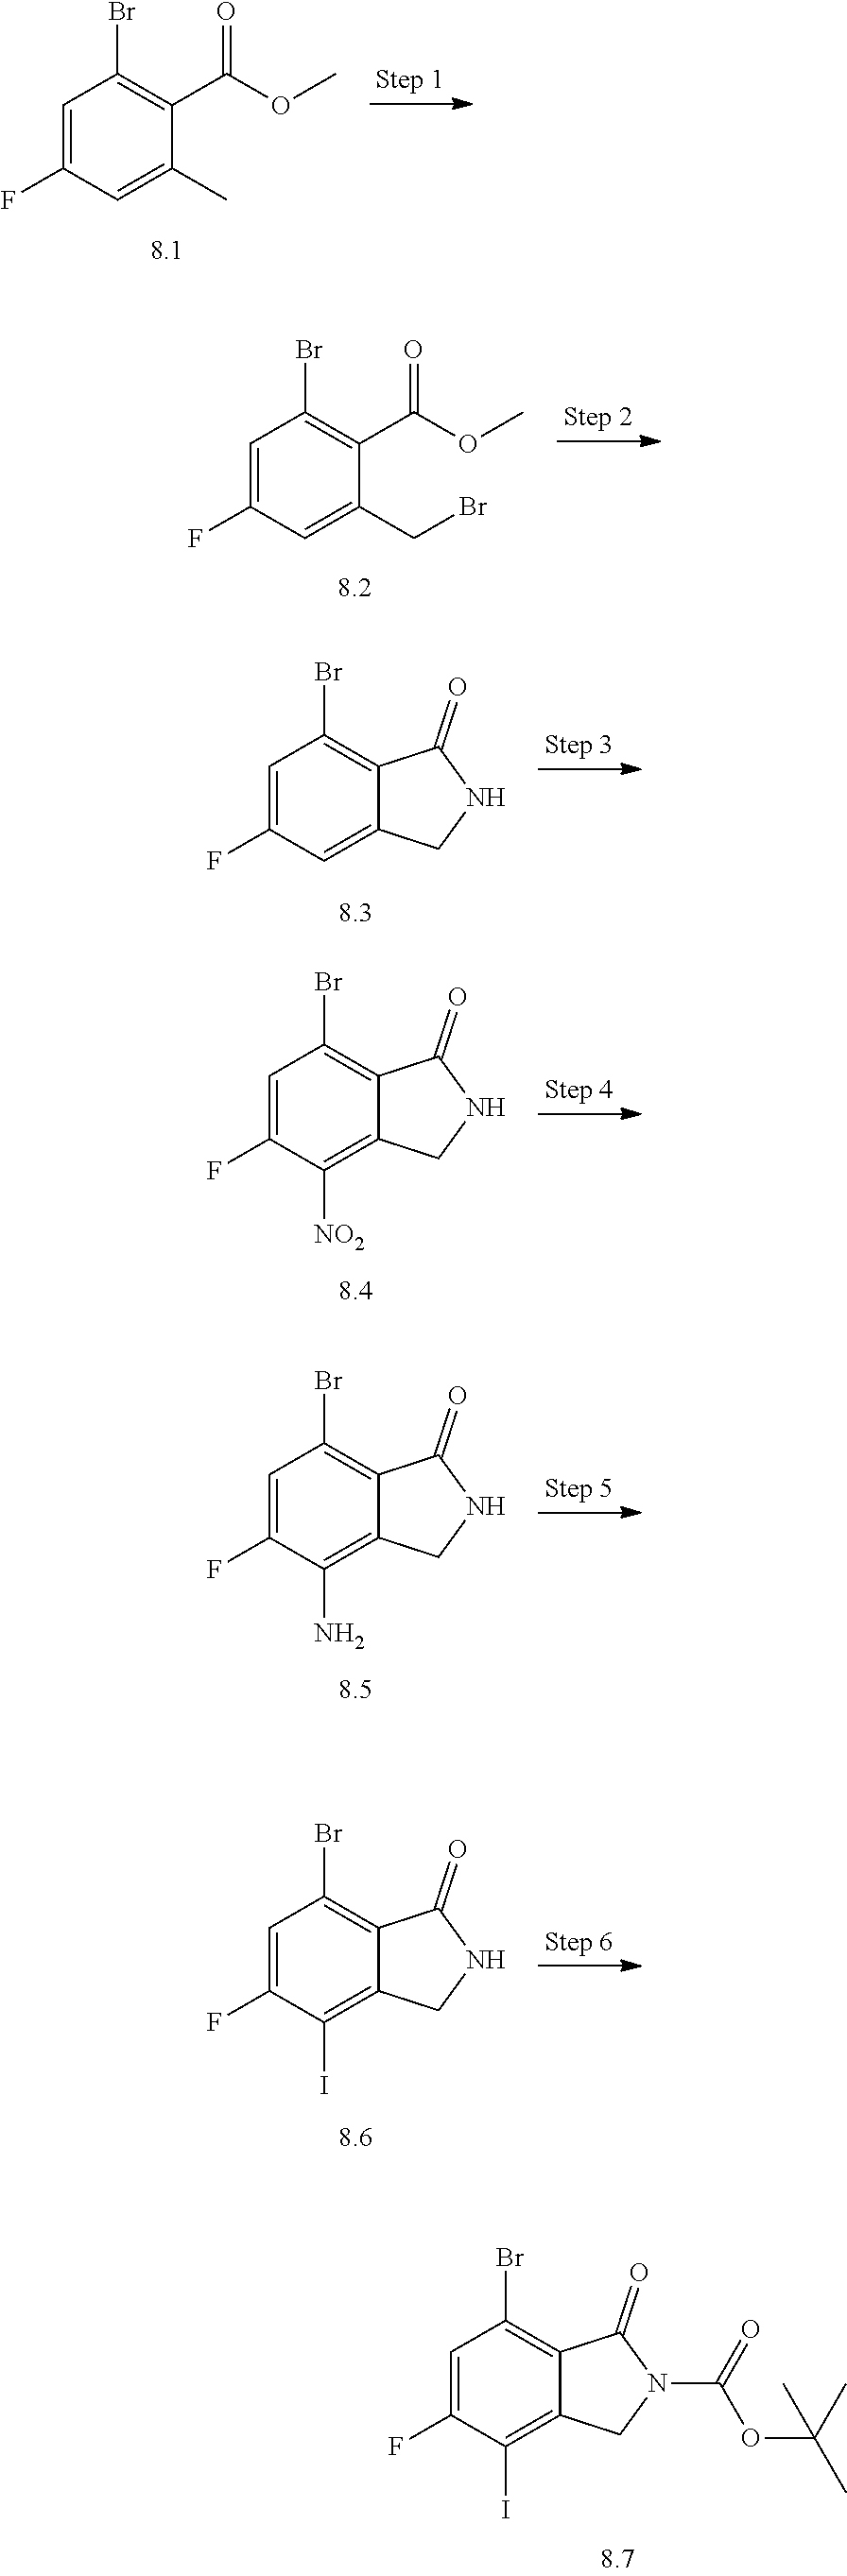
C1=C(F)C=C(C)C(C(=O)OC)=C1Br.C1=C(F)C=C(CBr)C(C(=O)OC)=C1Br.C1=C(F)C=C2C(=C1Br)C(=O)NC2.C1(F)=CC(Br)=C2C(=O)NCC2=C1[NO2].C1(F)=CC(Br)=C2C(=O)NCC2=C1N.C1(F)=CC(Br)=C2C(=O)NCC2=C1I.C1(F)=CC(Br)=C2C(=O)N(C(OC(C)(C)C)=O)CC2=C1I
